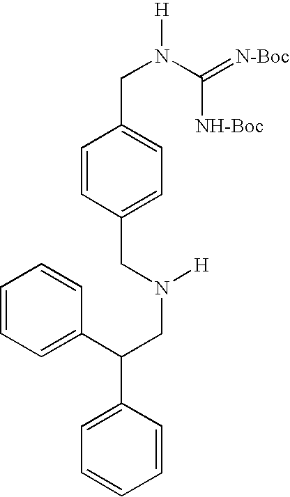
C1=CC(CN(CC(C2=CC=CC=C2)C2=CC=CC=C2)[H])=CC=C1CN([H])C(=[N-Boc])[NH-Boc]
